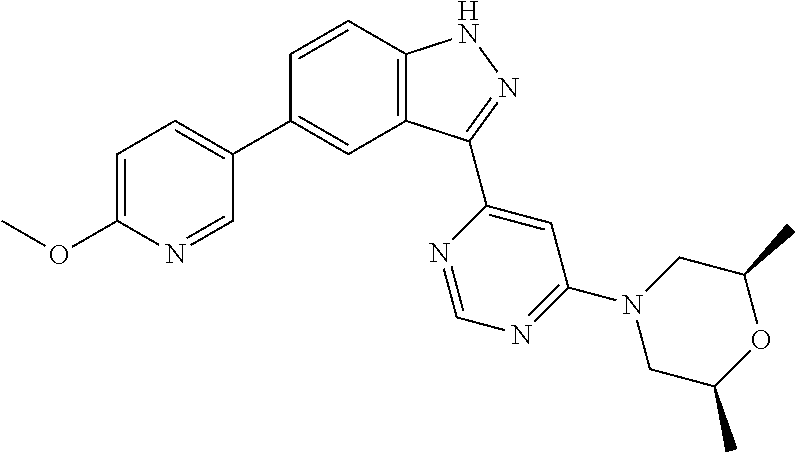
C1=CC2=C(C=C1C1=CC=C(OC)N=C1)C(C1=CC(N3CC(C)OC(C)C3)=NC=N1)=NN2
